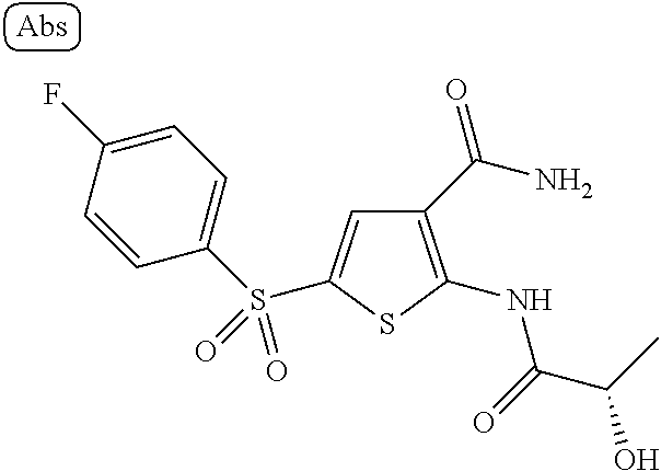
C1(C(N)=O)=C(NC(C(C)O)=O)SC(S(C2=CC=C(F)C=C2)(=O)=O)=C1
